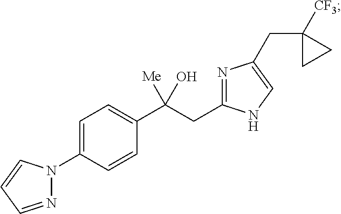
C1=C(N2N=CC=C2)C=CC(C(CC2=NC(CC3([CF3])CC3)=CN2)([Me])O)=C1
